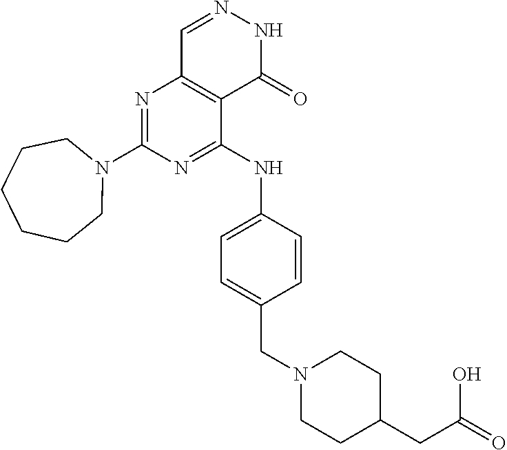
N1=C(NC2=CC=C(CN3CCC(CC(=O)O)CC3)C=C2)C2=C(N=C1N1CCCCCC1)C=NNC2=O
